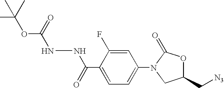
C(C1=CC=C(N2CC(C[N3])OC2=O)C=C1F)(NNC(OC(C)(C)C)=O)=O
